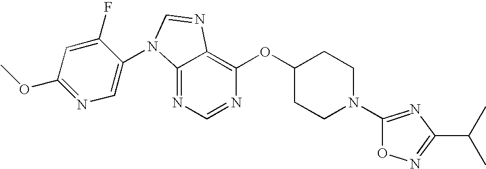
C12=NC=NC(OC3CCN(C4=NC(C(C)C)=NO4)CC3)=C1N=CN2C1=CN=C(OC)C=C1F
